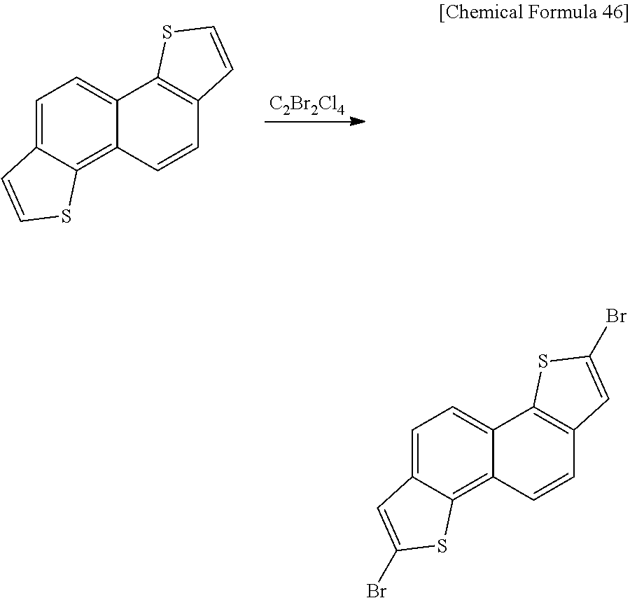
[C2Br2Cl4].C1=C2C(=C3C(=C1)C1=C(C=C3)C=CS1)SC=C2.C1=C2C(=C3C(=C1)C1=C(C=C3)C=C(Br)S1)SC(Br)=C2
